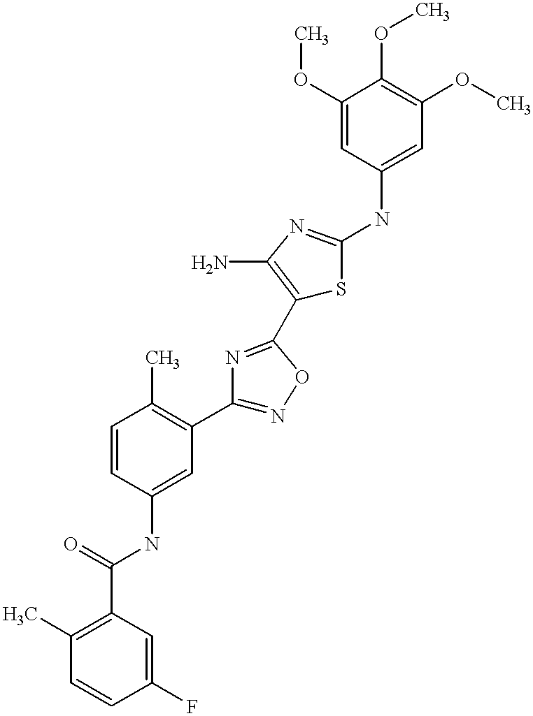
C1(C(=O)NC2=CC(C3=NOC(C4=C(N)N=C(NC5=CC(OC)=C(OC)C(OC)=C5)S4)=N3)=C(C)C=C2)=C(C)C=CC(F)=C1
